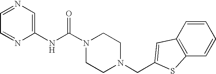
N(C(N1CCN(CC2=CC3=C(C=CC=C3)S2)CC1)=O)C1=CN=CC=N1
